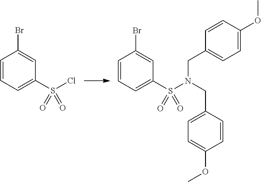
C1=CC=C(S(Cl)(=O)=O)C=C1Br.C1=CC=C(S(N(CC2=CC=C(OC)C=C2)CC2=CC=C(OC)C=C2)(=O)=O)C=C1Br
